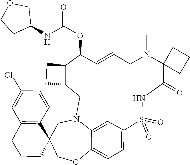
C12=CC=C3C=C1N(CC1C(C(OC(NC4COCC4)=O)C=CCN(C)C4(C(=O)NS3(=O)=O)CCC4)CC1)CC1(C3=C(C=C(Cl)C=C3)CCC1)CO2
